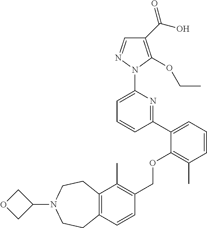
C1(C(O)=O)=C(OCC)N(C2=CC=CC(C3=CC=CC(C)=C3OCC3=C(C)C4=C(C=C3)CCN(C3COC3)CC4)=N2)N=C1
